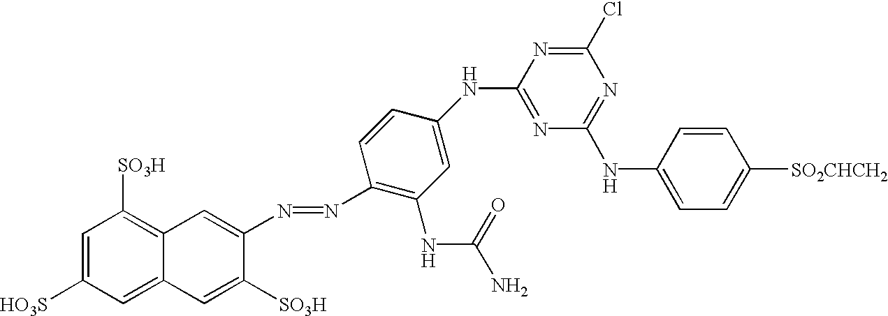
C1=C([HO3S])C=C2C(=C1[SO3H])C=C(N=NC1=C(NC(=O)N)C=C(NC3=NC(NC4=CC=C([SO2CHCH2])C=C4)=NC(Cl)=N3)C=C1)C([SO3H])=C2
